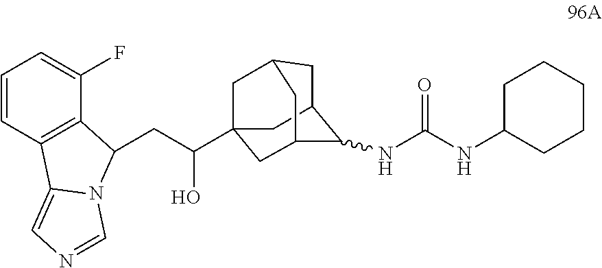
C(C(C12CC3CC(C(NC(NC4CCCCC4)=O)C(C1)C3)C2)O)C1C2=C(C=CC=C2F)C2=CN=CN21
